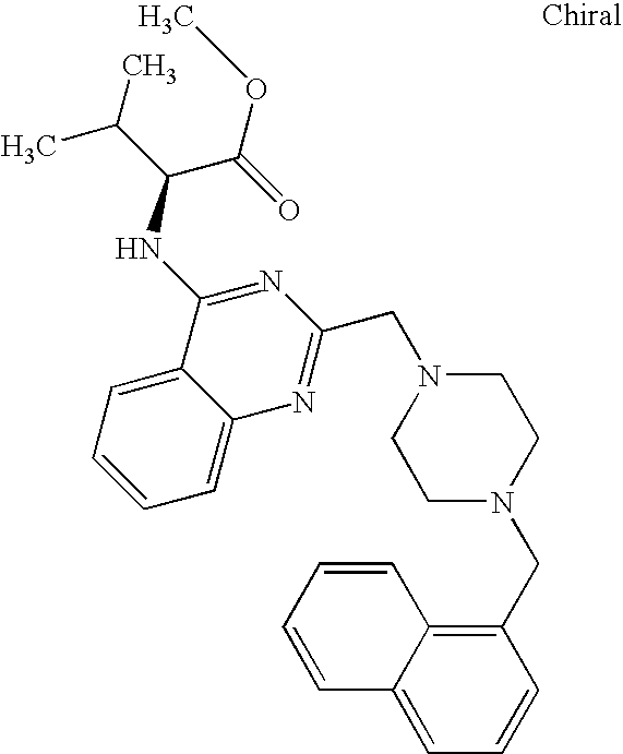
C1=C2C(=CC=C1)C(NC(C(C)C)C(=O)OC)=NC(CN1CCN(CC3=C4C(=CC=C3)C=CC=C4)CC1)=N2
